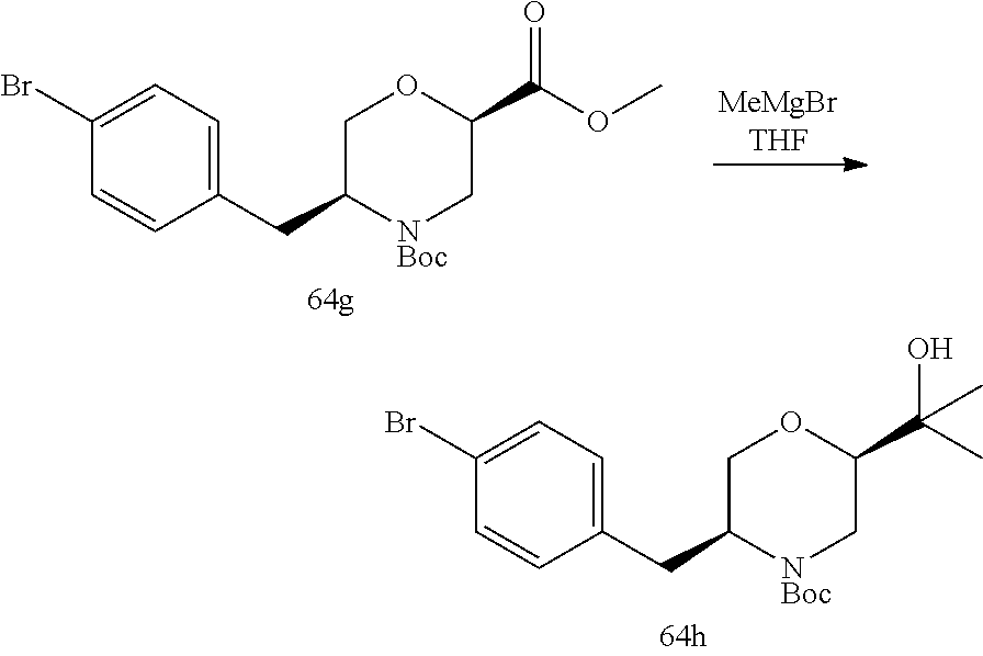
C1(CC2[NBoc]CC(C(C)(O)C)OC2)=CC=C(Br)C=C1.C1(CC2[NBoc]CC(C(OC)=O)OC2)=CC=C(Br)C=C1
